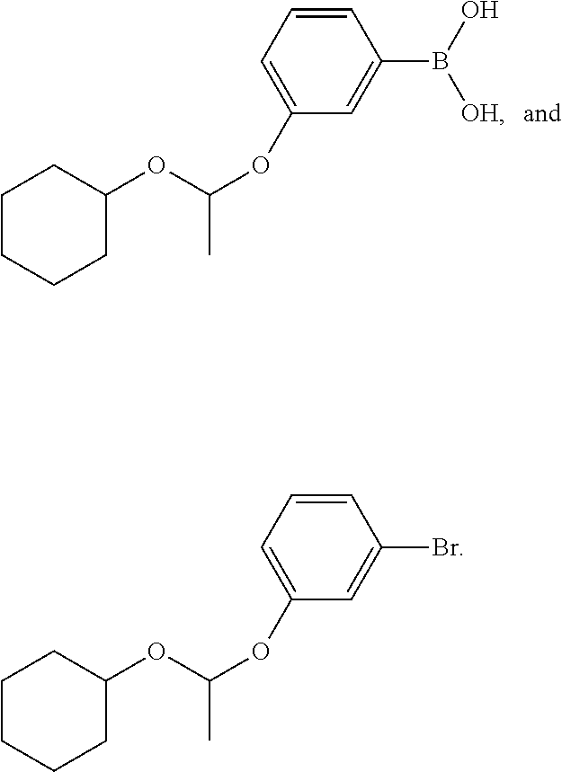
C1CCCC(OC(C)OC2=CC=CC(B([OH])O)=C2)C1.C1CCCC(OC(C)OC2=CC=CC(Br)=C2)C1
